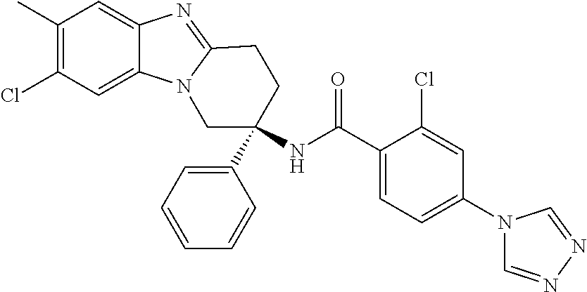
C12=CC(Cl)=C(C)C=C1N=C1N2CC(NC(C2=CC=C(N3C=NN=C3)C=C2Cl)=O)(C2=CC=CC=C2)CC1
